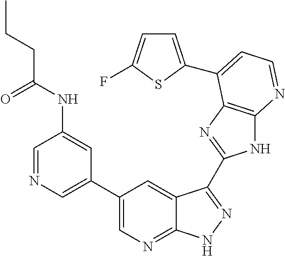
C1=NC=C(C2=CN=C3C(=C2)C(C2=NC4=C(N2)N=CC=C4C2=CC=C(F)S2)=NN3)C=C1NC(CCC)=O
